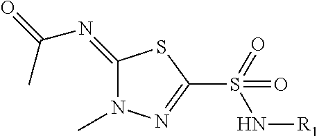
C1(=NC(=O)C)N(C)N=C(S(=O)(=O)N[R1])S1
